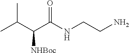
CC(C)C(C(=O)NCCN)[NHBoc]
